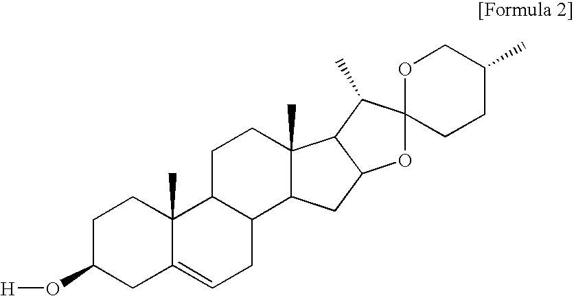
C1C(O[H])CC2=CCC3C(C2(C)C1)CCC1(C)C3CC2C1C(C)C1(O2)CCC(C)CO1
